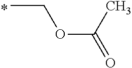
C(C)OC(=O)C
